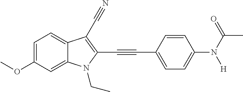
C1=C(OC)C=C2C(=C1)C(C#N)=C(C#CC1=CC=C(N(C(C)=O)[H])C=C1)N2CC
